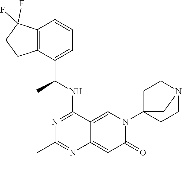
C12=CN(C34CCN(CC3)C4)C(=O)C(C)=C1N=C(C)N=C2NC(C1=CC=CC2=C1CCC2(F)F)C
